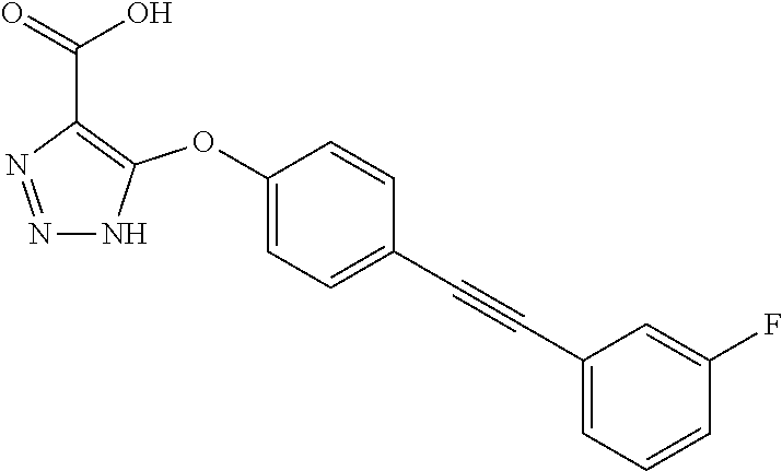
N1=NC(C(=O)O)=C(OC2=CC=C(C#CC3=CC=CC(F)=C3)C=C2)N1
